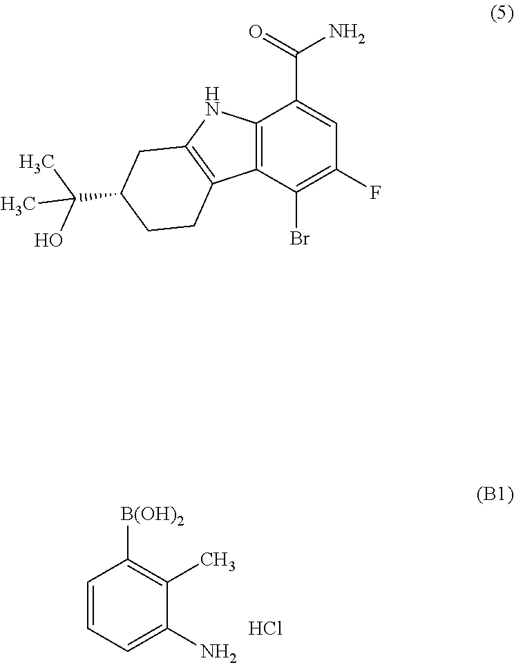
C1=CC=C(N)C(C)=C1[B(OH)2].Cl.C12=C(C(Br)=C(F)C=C1C(=O)N)C1=C(CC(C(C)(O)C)CC1)N2
